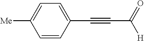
C1=CC(C#CC([H])=O)=CC=C1[Me]
